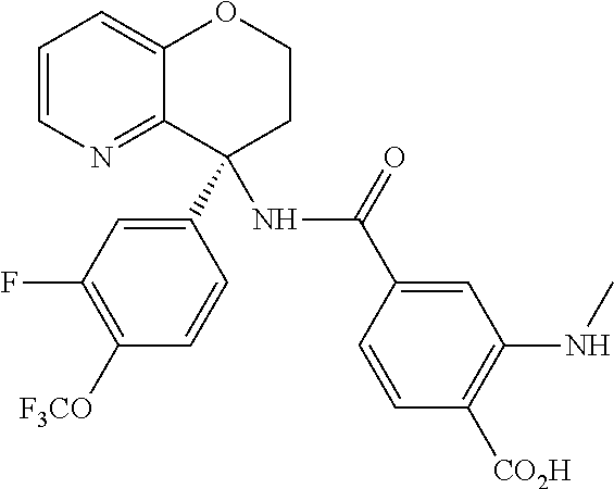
C1(C2(NC(=O)C3=CC(NC)=C([CO2H])C=C3)C3=NC=CC=C3OCC2)=CC(F)=C([F3CO])C=C1
